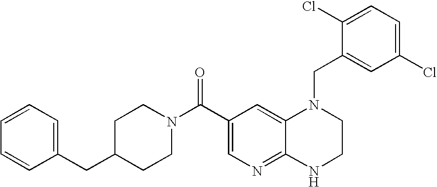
C(C1=CN=C2C(=C1)N(CC1=CC(Cl)=CC=C1Cl)CCN2)(N1CCC(CC2=CC=CC=C2)CC1)=O
